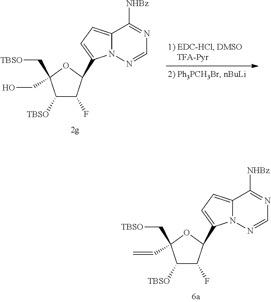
C1([TBSO])C(F)C(C2=CC=C3N2N=CN=C3[NHBz])OC1(CO)C[TBSO].C1([TBSO])C(F)C(C2=CC=C3N2N=CN=C3[NHBz])OC1(C=C)C[TBSO]
